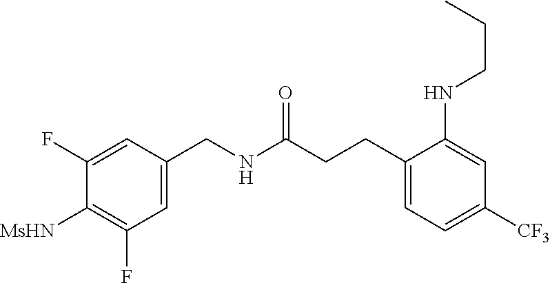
C1(F)=CC(CNC(CCC2=CC=C([CF3])C=C2NCCC)=O)=CC(F)=C1[MsHN]
